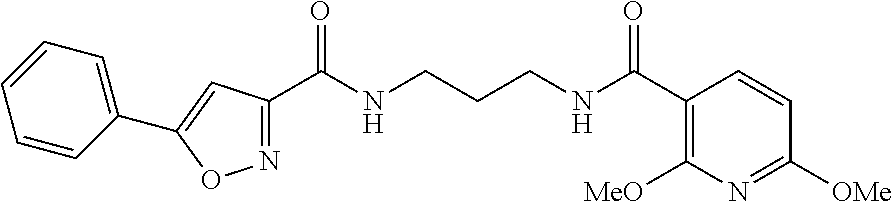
N1=C(C(NCCCNC(C2=C([MeO])N=C([OMe])C=C2)=O)=O)C=C(C2=CC=CC=C2)O1
